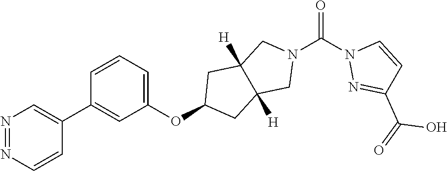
N1=NC=CC(C2=CC(OC3CC4([H])C([H])(C3)CN(C(N3N=C(C(O)=O)C=C3)=O)C4)=CC=C2)=C1
